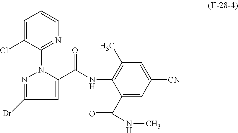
C1=C(Cl)C(N2N=C(Br)C=C2C(NC2=C(C)C=C([CN])C=C2C(NC)=O)=O)=NC=C1
